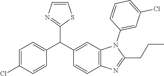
C1=CN=C(C(C2=CC3=C(C=C2)N=C(CCC)N3C2=CC(Cl)=CC=C2)C2=CC=C(Cl)C=C2)S1
